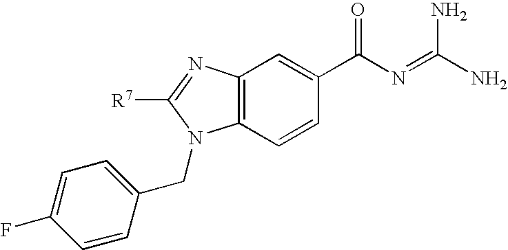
C12=C(C=CC(C(N=C(N)N)=O)=C1)N(CC1=CC=C(F)C=C1)C([R7])=N2
